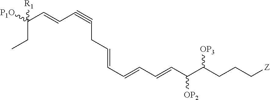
C(C(C=CC#CCC=CC=CC=CC(C(CCC[Z])[OP3])[OP2])([R1])[P1O])C
